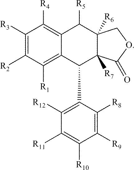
C1([R3])=C([R2])C([R1])=C2C(=C1[R4])C([R5])C1([R6])C([R7])(C(=O)OC1)C2C1=C([R12])C([R11])=C([R10])C([R9])=C1[R8]
